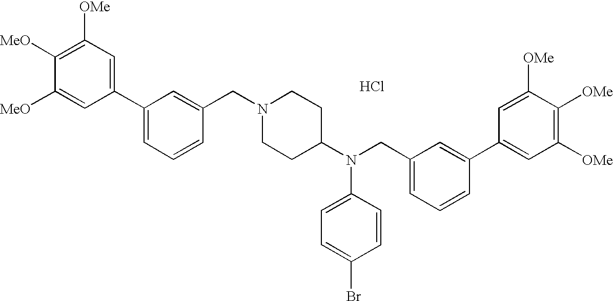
C1([OMe])=C([MeO])C([MeO])=CC(C2=CC=CC(CN3CCC(N(CC4=CC=CC(C5=CC([OMe])=C([OMe])C([OMe])=C5)=C4)C4=CC=C(Br)C=C4)CC3)=C2)=C1.Cl
